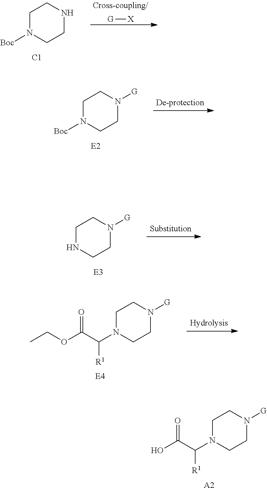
[G][X].C1N([Boc])CCNC1.[C1].C1N([Boc])CCN([G])C1.[E2].C1NCCN([G])C1.[E3].C1N(C(C(OCC)=O)[R1])CCN([G])C1.[E4].C1N(C(C(O)=O)[R1])CCN([G])C1.[A2]
